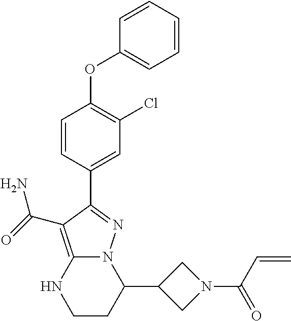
C1(C2N3C(=C(C(=O)N)C(C4=CC(Cl)=C(OC5=CC=CC=C5)C=C4)=N3)NCC2)CN(C(C=C)=O)C1
